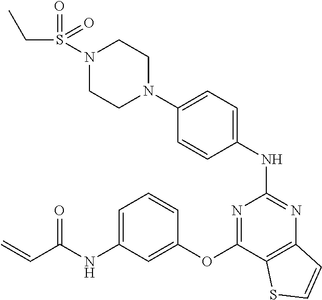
N1(S(=O)(CC)=O)CCN(C2=CC=C(NC3=NC4=C(C(OC5=CC(NC(C=C)=O)=CC=C5)=N3)SC=C4)C=C2)CC1
